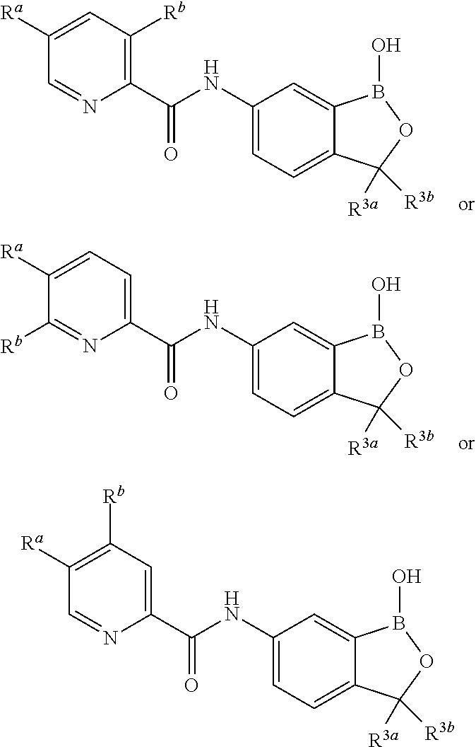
C1([Ra])=C([Rb])C=C(C(NC2=CC=C3C(=C2)B(O)OC3([R3a])[R3b])=O)N=C1.C1([Ra])=CC([Rb])=C(C(NC2=CC=C3C(=C2)B(O)OC3([R3a])[R3b])=O)N=C1.C1([Ra])=CC=C(C(NC2=CC=C3C(=C2)B(O)OC3([R3a])[R3b])=O)N=C1[Rb]
